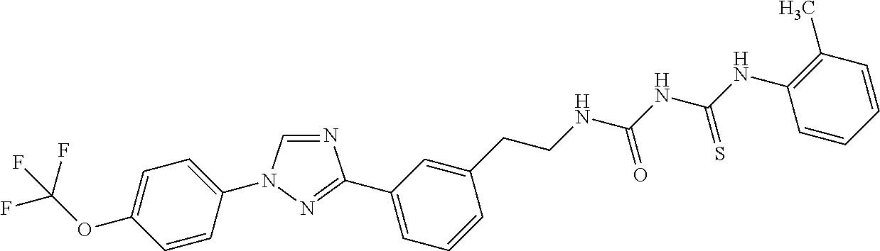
C1=NC(C2=CC=CC(CCNC(NC(NC3=C(C)C=CC=C3)=S)=O)=C2)=NN1C1=CC=C(OC(F)(F)F)C=C1
